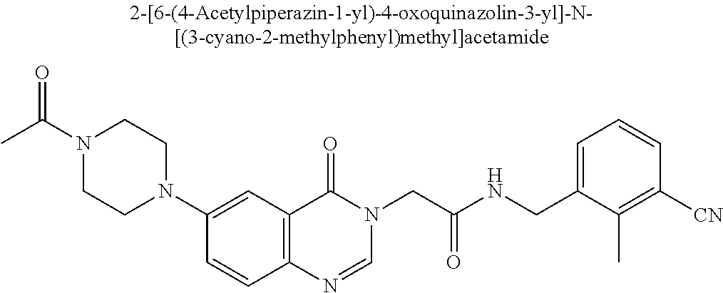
N1(C(C)=O)CCN(C2=CC3=C(C=C2)N=CN(CC(NCC2=CC=CC([CN])=C2C)=O)C3=O)CC1
